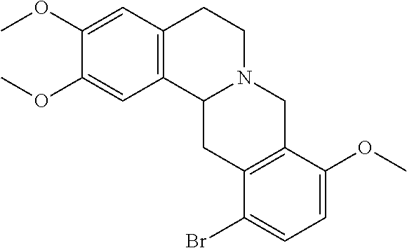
C1(OC)=CC2=C(C=C1OC)CCN1C2CC2=C(C1)C(OC)=CC=C2Br
